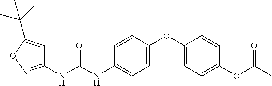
C1(NC(NC2=CC=C(OC3=CC=C(OC(C)=O)C=C3)C=C2)=O)=NOC(C(C)(C)C)=C1
